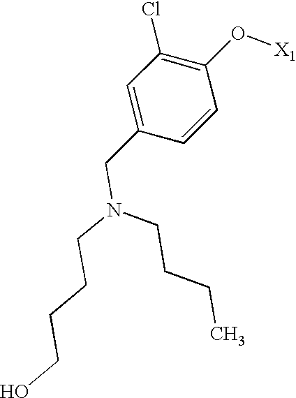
C1=C(CN(CCCCO)CCCC)C=CC(O[X1])=C1Cl
